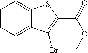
C1=CC=C2C(=C1)SC(C(OC)=O)=C2Br
